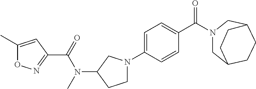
C1C2CCC(CN1C(C1=CC=C(N3CCC(N(C)C(=O)C4=NOC(C)=C4)C3)C=C1)=O)CC2
